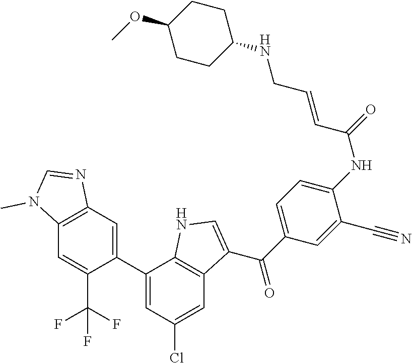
C1(C2=CC3=C(C=C2C(F)(F)F)N(C)C=N3)=CC(Cl)=CC2=C1NC=C2C(C1=CC=C(NC(=O)C=CCNC2CCC(OC)CC2)C(C#N)=C1)=O
